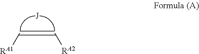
C([RA1])=C[RA2]
